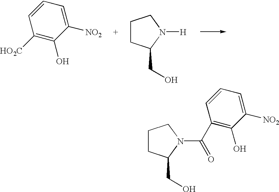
C1([NO2])=CC=CC([HO2C])=C1O.C1CC(CO)N([H])C1.C1CC(CO)N(C(C2=C(O)C([NO2])=CC=C2)=O)C1
